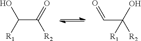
C(C(=O)[R2])([R1])O.C(C([R2])(O)[R1])=O
